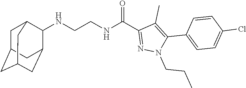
N(CCNC(C1=NN(CCC)C(C2=CC=C(Cl)C=C2)=C1C)=O)C1C2CC3CC(CC1C3)C2
